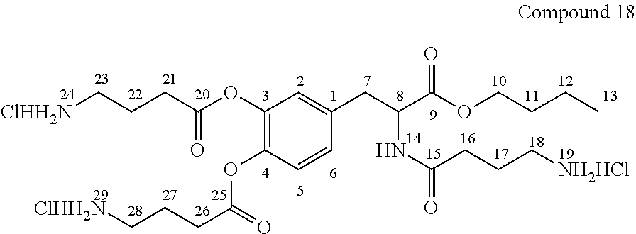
C1(OC(CCC[ClHH2N])=O)=C(OC(CCC[ClHH2N])=O)C=CC(CC(C(OCCCC)=O)NC(CCC[NH2HCl])=O)=C1
